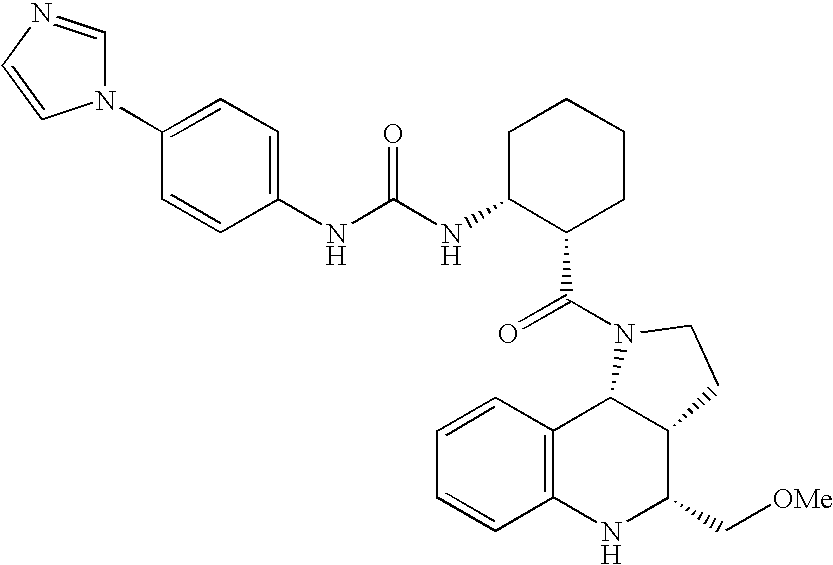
C1=CC2=C(C=C1)NC(C[OMe])C1C2N(C(=O)C2CCCCC2NC(=O)NC2=CC=C(N3C=NC=C3)C=C2)CC1
